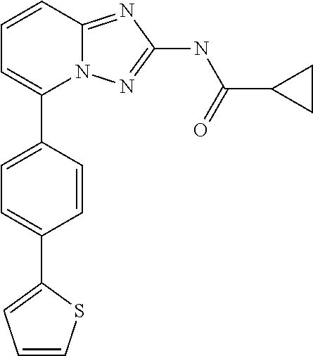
C1=CC2=NC(NC(=O)C3CC3)=NN2C(C2=CC=C(C3=CC=CS3)C=C2)=C1
